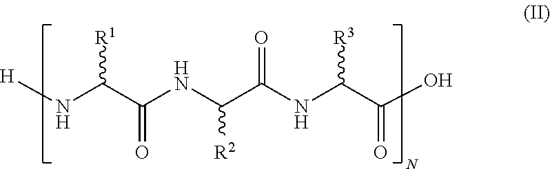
[H]NC(C(NC(C(NC(C(O)=O)[R3])=O)[R2])=O)[R1]
